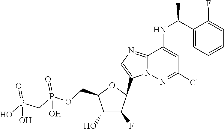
C1(C2C(F)C(O)C(COP(=O)(O)CP(=O)(O)O)O2)=CN=C2C(NC(C3=CC=CC=C3F)C)=CC(Cl)=NN12
